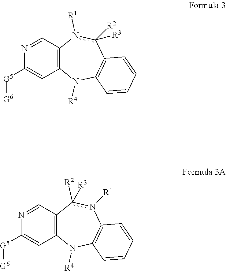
N1=CC2=C(C=C1[G5][G6])N([R4])C1=C(c([R3])([R2])n2[R1])C=CC=C1.N1=CC2=C(C=C1[G5][G6])N([R4])C1=C(n([R1])c2([R2])[R3])C=CC=C1
